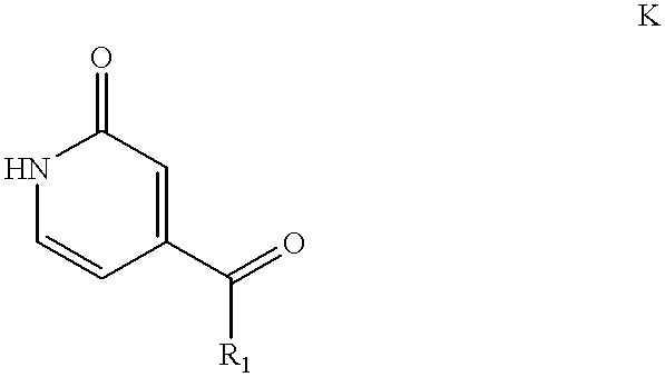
C1=C(C([R1])=O)C=CNC1=O
